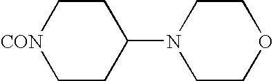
C1C[CON]CCC1N1CCOCC1
